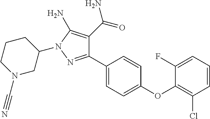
C1(C2=CC=C(OC3=C(Cl)C=CC=C3F)C=C2)=NN(C2CCCN(C#N)C2)C(N)=C1C(=O)N
